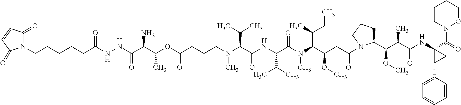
C(CCN(C(C(NC(C(N(C(C(CC(=O)N1C(C(C(C(NC2(C(N3OCCCC3)=O)C(C3=CC=CC=C3)C2)=O)C)OC)CCC1)OC)C(C)CC)C)=O)C(C)C)=O)C(C)C)C)C(=O)OC(C(C(NNC(CCCCCN1C(=O)C=CC1=O)=O)=O)N)C
